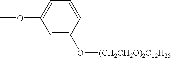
C1=C(O[(CH2CH2O)2C12H25])C=CC=C1OC
